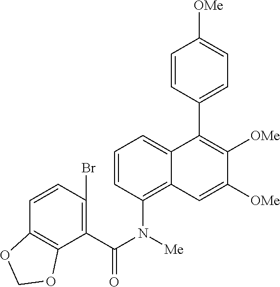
C1=CC(N(C(=O)C2=C(Br)C=CC3=C2OCO3)[Me])=C2C(=C1)C(C1=CC=C([OMe])C=C1)=C([OMe])C([OMe])=C2
